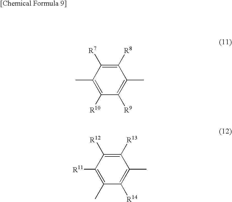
C1([R8])=C([R7])C(C)=C([R10])C([R9])=C1C.C1([R13])=C([R12])C([R11])=C(C)C([R14])=C1C
